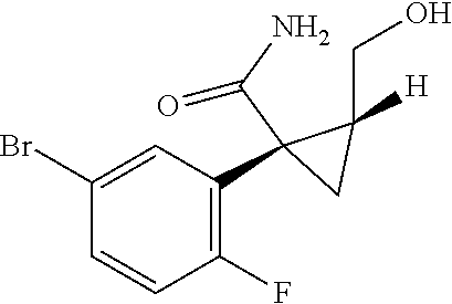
C1(Br)=CC(C2(C(N)=O)C(CO)([H])C2)=C(F)C=C1
